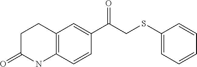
C12=C(C=CC(C(CSC3=CC=CC=C3)=O)=C1)NC(=O)CC2
